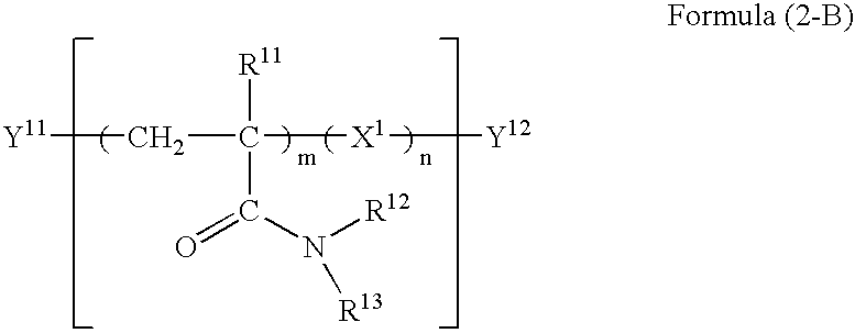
C(C([X1][Y12])([R11])C(N([R12])[R13])=O)[Y11]
